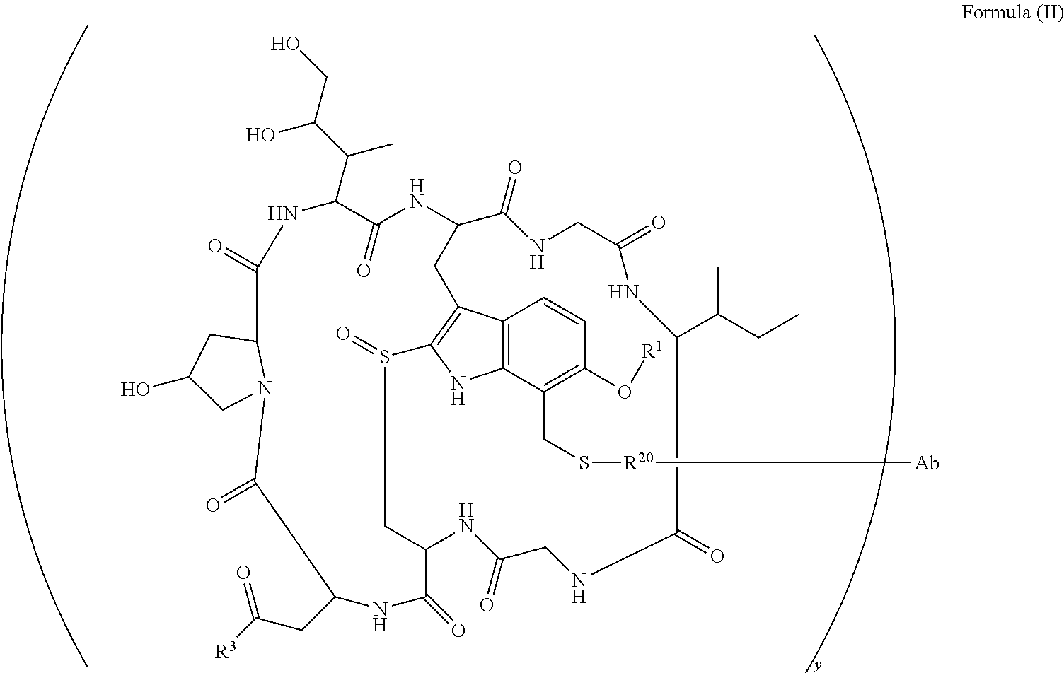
O([R1])C1=C(CS[R20][Ab])C2=C(C=C1)C1=C(N2)S(=O)CC2C(=O)NC(CC([R3])=O)C(=O)N3C(C(=O)NC(C(C(CO)O)C)C(=O)NC(C1)C(=O)NCC(=O)NC(C(CC)C)C(=O)NCC(=O)N2)CC(O)C3
